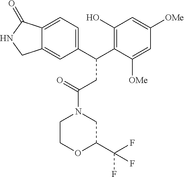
C1(C(C2=C(O)C=C([OMe])C=C2[OMe])CC(N2CC(C(F)(F)F)OCC2)=O)=CC=C2C(=C1)CNC2=O
